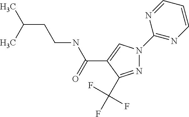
N1=C(C(F)(F)F)C(C(NCCC(C)C)=O)=CN1C1=NC=CC=N1
